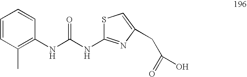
C1=CC(C)=C(NC(NC2=NC(CC(=O)O)=CS2)=O)C=C1
